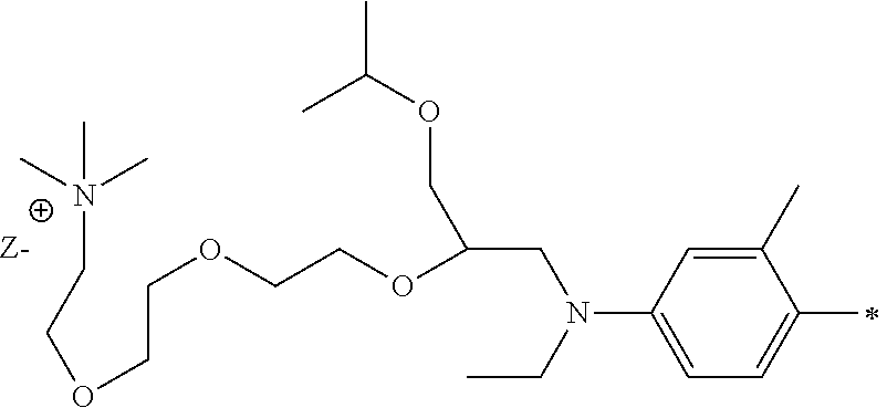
C[N+](C)(CCOCCOCCOC(CN(C1=CC=C(C)C(C)=C1)CC)COC(C)C)C
